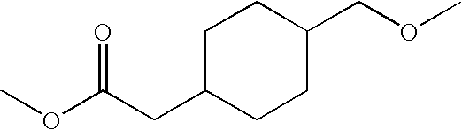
C1C(CC(OC)=O)CCC(COC)C1
